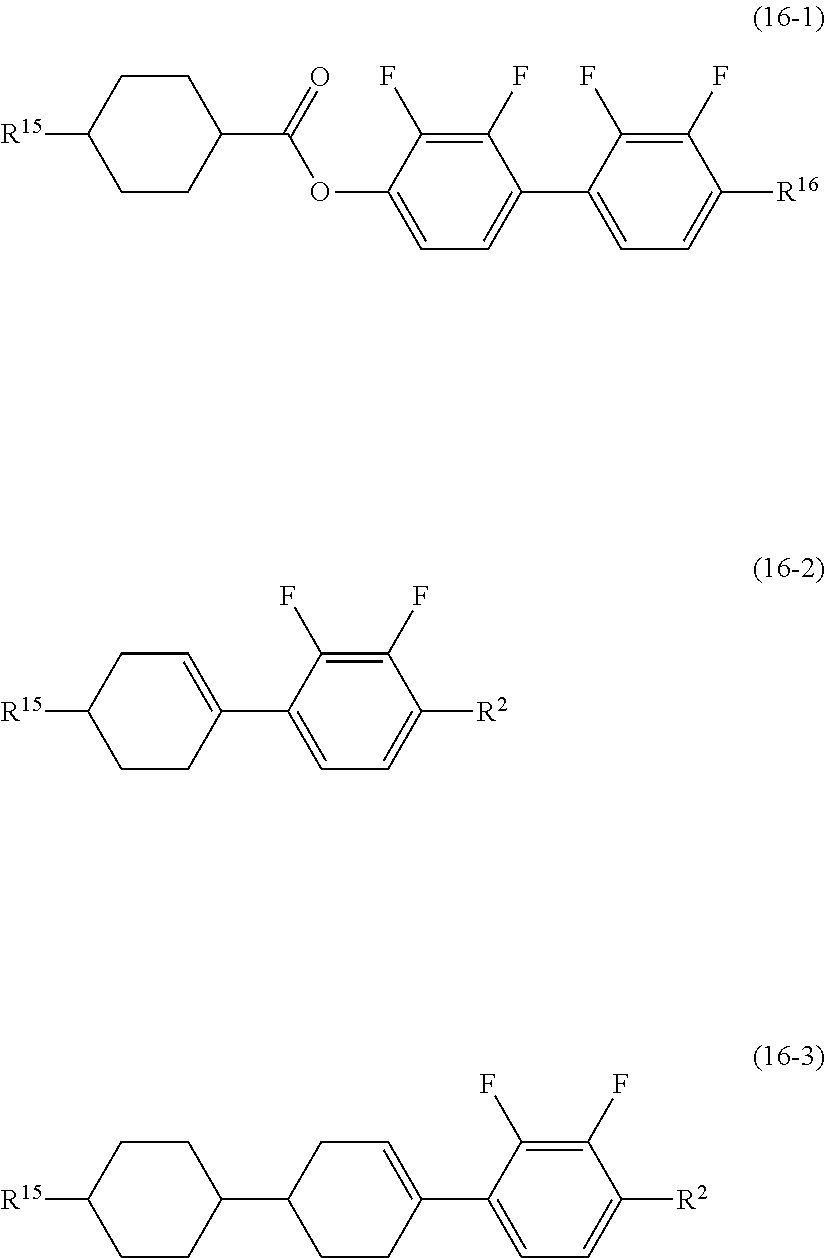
O=C(OC1=CC=C(C2=CC=C([R16])C(F)=C2F)C(F)=C1F)C1CCC([R15])CC1.C1(C2=CCC([R15])CC2)=CC=C([R2])C(F)=C1F.C1(C2=CCC(C3CCC([R15])CC3)CC2)=CC=C([R2])C(F)=C1F
